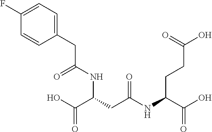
C1(F)=CC=C(CC(NC(C(=O)O)CC(NC(C(O)=O)CCC(O)=O)=O)=O)C=C1
